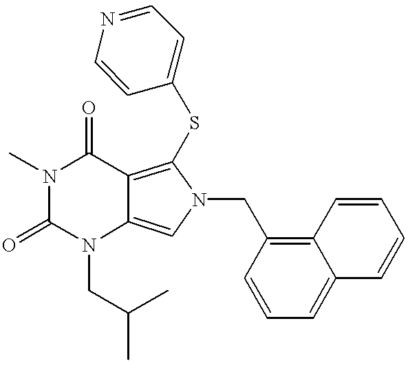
N1(C)C(=O)N(CC(C)C)C2=CN(CC3=C4C(=CC=C3)C=CC=C4)C(SC3=CC=NC=C3)=C2C1=O
